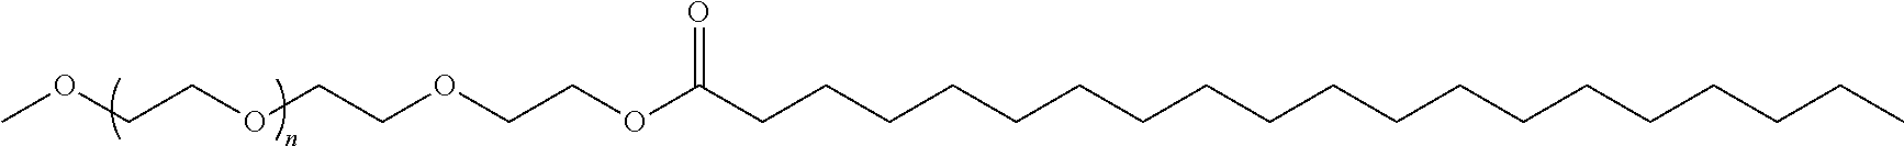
C(CCCCCCCCCCCCCCCCC)CC(OCCOCCOCCOC)=O
